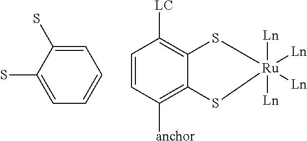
C1=C(S)C(S)=CC=C1.C1=CC([anchor])=C2C(=C1[LC])S[Ru]([Ln])([Ln])([Ln])([Ln])S2
